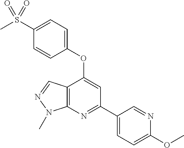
C12=C(N=C(C3=CC=C(OC)N=C3)C=C1OC1=CC=C(S(C)(=O)=O)C=C1)N(C)N=C2
